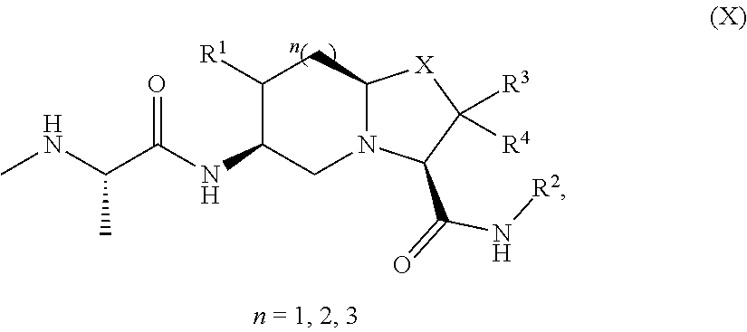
CNC(C(NC1CN2C(CC1[R1])[X]C([R3])([R4])C2C(=O)N[R2])=O)C
